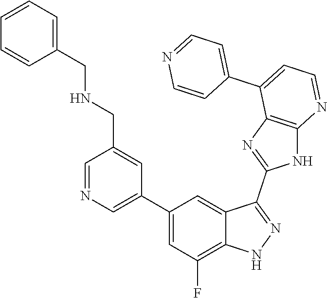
C1=NC=C(C2=CC(F)=C3C(=C2)C(C2=NC4=C(N2)N=CC=C4C2=CC=NC=C2)=NN3)C=C1CNCC1=CC=CC=C1
